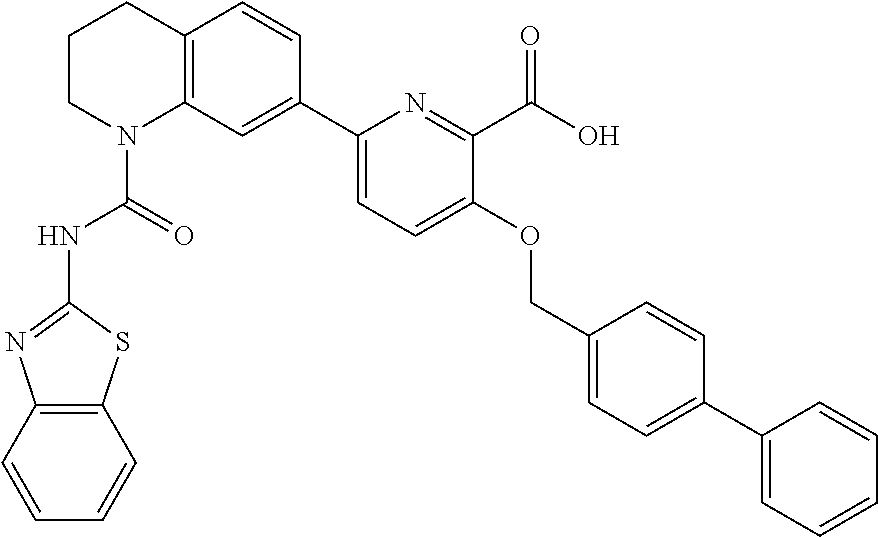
C1CN(C(=O)NC2=NC3=C(S2)C=CC=C3)C2=C(C1)C=CC(C1=CC=C(OCC3=CC=C(C4=CC=CC=C4)C=C3)C(C(O)=O)=N1)=C2
